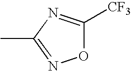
O1C([CF3])=NC(C)=N1
